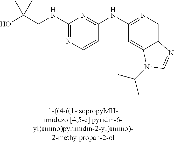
C1=CC(NC2=NC=C3C(=C2)N(C(C)C)C=N3)=NC(NCC(O)(C)C)=N1
